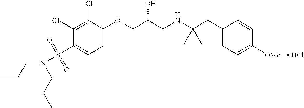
C1=C(OCC(CNC(CC2=CC=C([OMe])C=C2)(C)C)O)C(Cl)=C(Cl)C(S(=O)(=O)N(CCC)CCC)=C1.[ HCl]
